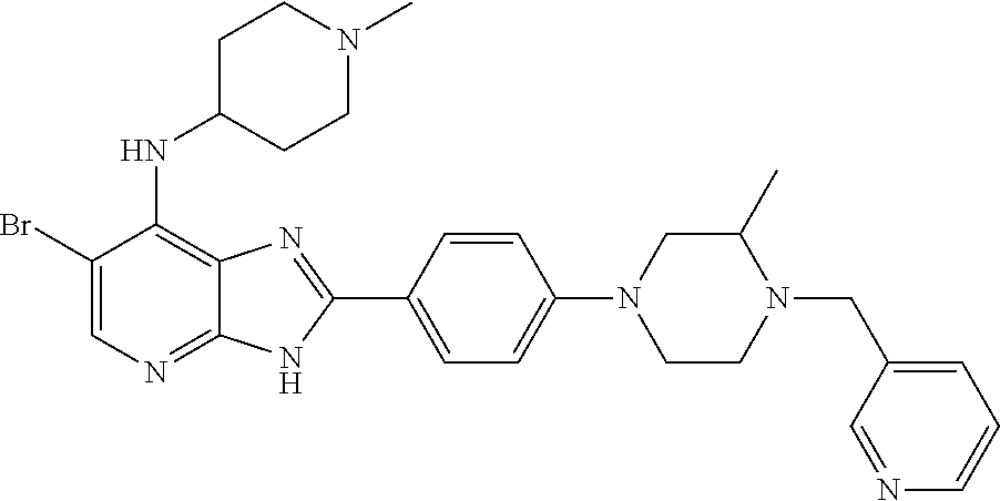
C1(Br)=CN=C2C(=C1NC1CCN(C)CC1)N=C(C1=CC=C(N3CC(C)N(CC4=CC=CN=C4)CC3)C=C1)N2
